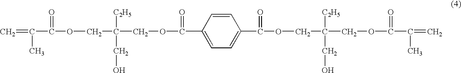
C=C(C(OCC(COC(C1=CC=C(C(OCC(COC(=O)C(=C)C)(CO)[C2H5])=O)C=C1)=O)(CO)[C2H5])=O)C
